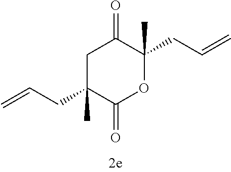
C1C(C)(CC=C)C(=O)OC(C)(CC=C)C1=O
